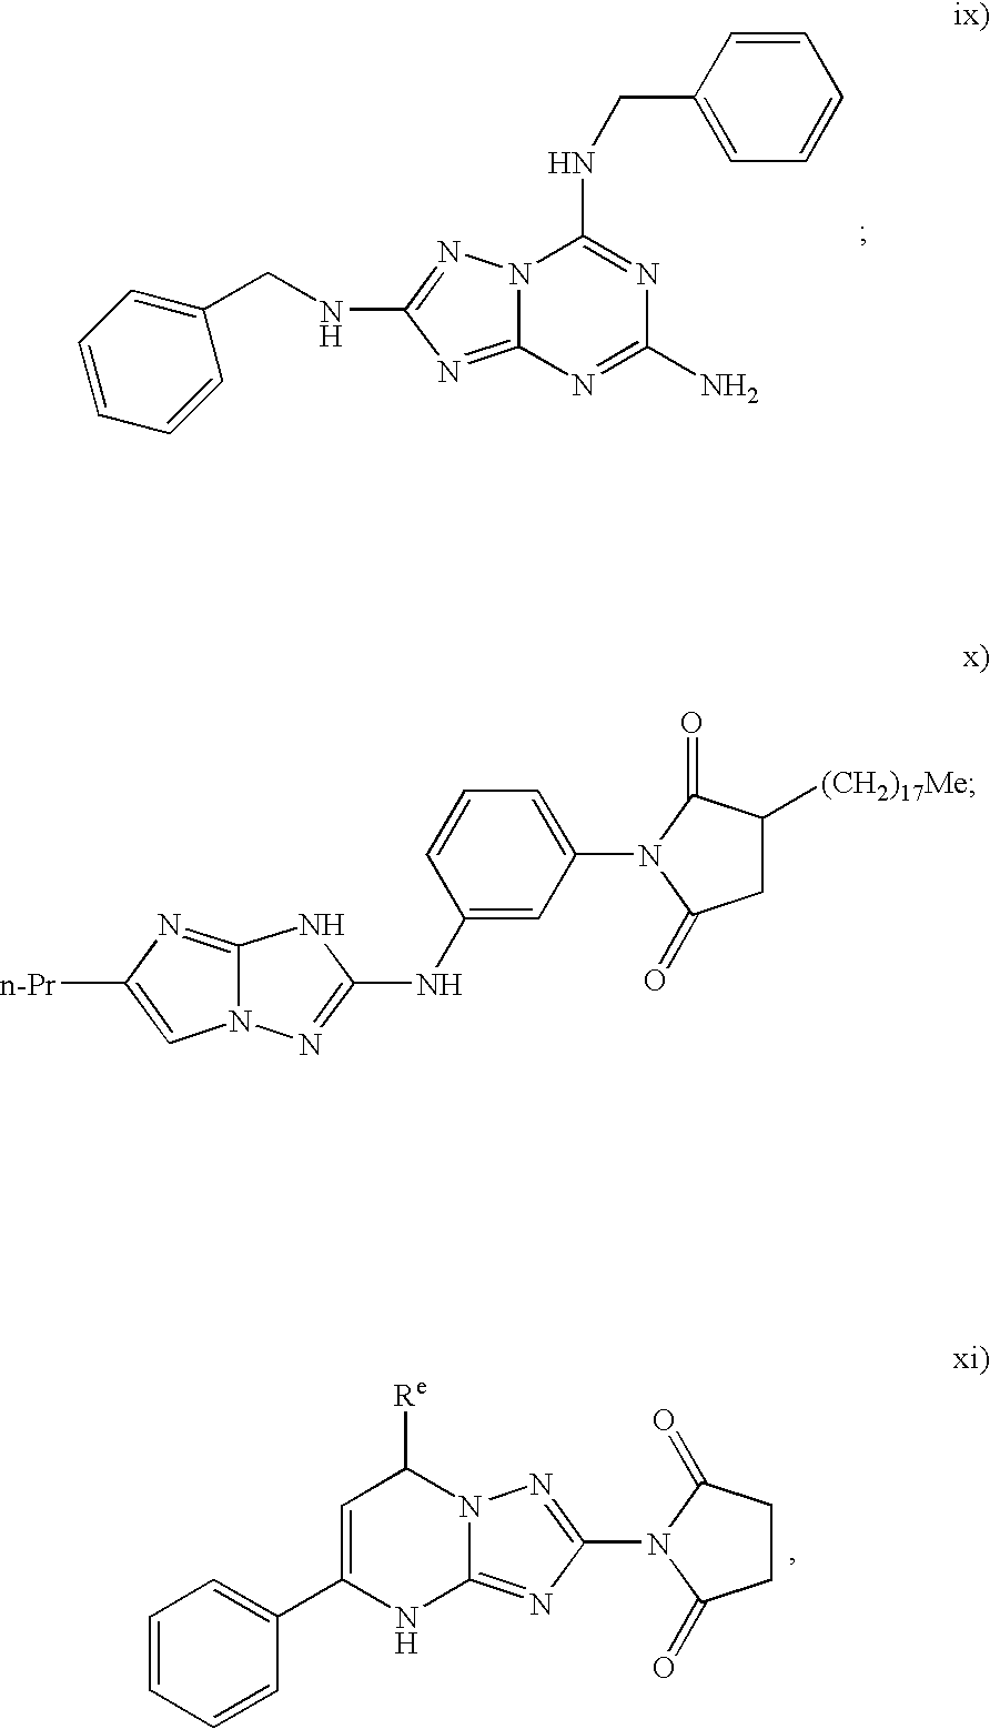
C1=CC(CNC2=NC(N)=NC3=NC(NCC4=CC=CC=C4)=NN23)=CC=C1.C1=CC=CC(C2=CC([Re])N3C(=NC(N4C(=O)CCC4=O)=N3)N2)=C1.C12=NC([n-Pr])=CN1N=C(NC1=CC(N3C(=O)CC([(CH2)17Me])C3=O)=CC=C1)N2
